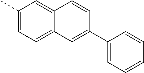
C1(C)=CC=C2C(=C1)C=CC(C1=CC=CC=C1)=C2
